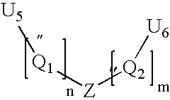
[U5][Q1][Z][Q2][U6]
